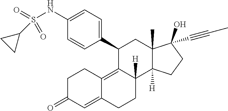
S(NC1=CC=C(C2C3=C4C(=CC(=O)CC4)CCC3([H])C3([H])C(C)(C2)C(O)(C#CC)CC3)C=C1)(C1CC1)(=O)=O
